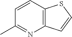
C12=C(C=CC(C)=N1)SC=C2
